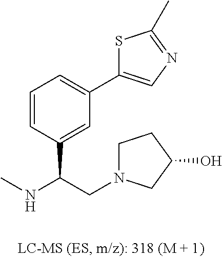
C1=CC(C(NC)CN2CCC(O)C2)=CC(C2=CN=C(C)S2)=C1
